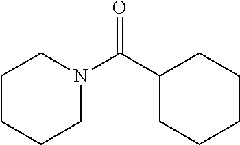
C1CCCN(C(C2CCCCC2)=O)C1
